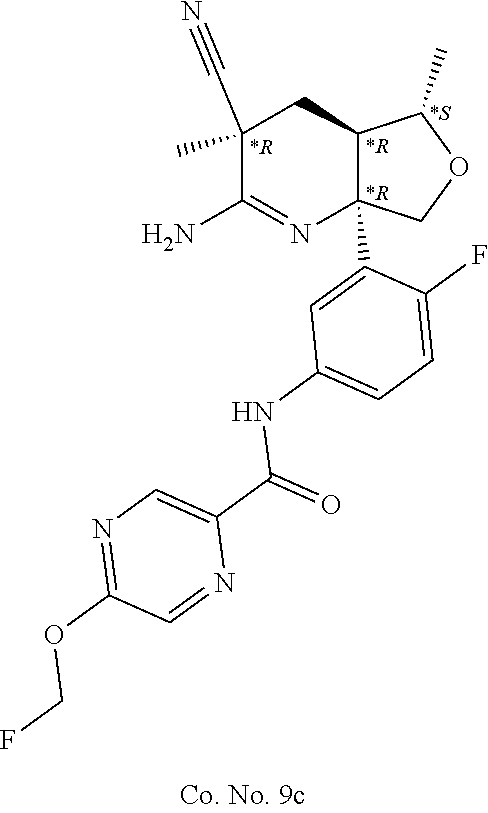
C1(C)(C#N)C(N)=NC2(C3=CC(NC(C4=CN=C(OCF)C=N4)=O)=CC=C3F)C(C1)C(C)OC2
